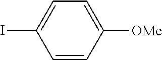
C1=C(I)C=CC([OMe])=C1
